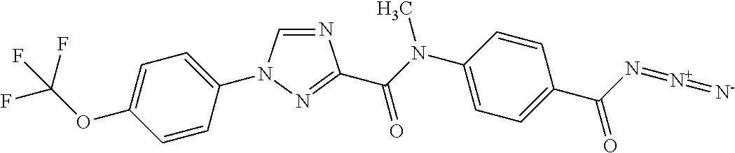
N1=CN(C2=CC=C(OC(F)(F)F)C=C2)N=C1C(N(C1=CC=C(C(N=[N+]=[N-])=O)C=C1)C)=O
